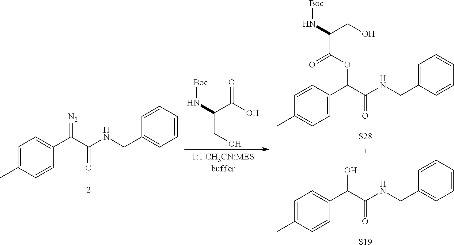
[Boc]NC(C(=O)O)CO.C1=C(C)C=CC(C(=[N2])C(NCC2=CC=CC=C2)=O)=C1.C1=CC(C(OC(=O)C(N[Boc])CO)C(NCC2=CC=CC=C2)=O)=CC=C1C.[S28].C1=C(C)C=CC(C(O)C(NCC2=CC=CC=C2)=O)=C1.[S19]
